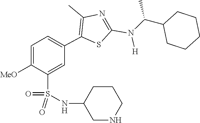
C(C1CCCCC1)(N(C1=NC(C)=C(C2=CC=C([MeO])C(S(=O)(NC3CNCCC3)=O)=C2)S1)[H])C
